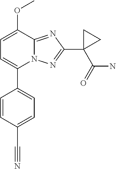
C1=C(OC)C2=NC(C3(C(N)=O)CC3)=NN2C(C2=CC=C(C#N)C=C2)=C1
